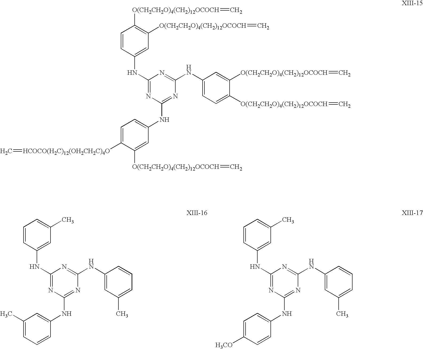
C1=CC(NC2=NC(NC3=CC=C([HCOCO(H2C)12(OH2CH2C)4O]=C)C([O(CH2CH2O)4(CH2)12OCOCH]=C)=C3)=NC(NC3=CC=C([O(CH2CH2O)4(CH2)12OCOCH]=C)C([O(CH2CH2O)4(CH2)12OCOCH]=C)=C3)=N2)=CC([O(CH2CH2O)4(CH2)12OCOCH]=C)=C1[O(CH2CH2O)4(CH2)12OCOCH]=C.C1=CC(NC2=NC(NC3=CC(C)=CC=C3)=NC(NC3=CC(C)=CC=C3)=N2)=CC(C)=C1.C1=CC(NC2=NC(NC3=CC=C([H3CO])C=C3)=NC(NC3=CC(C)=CC=C3)=N2)=CC(C)=C1
